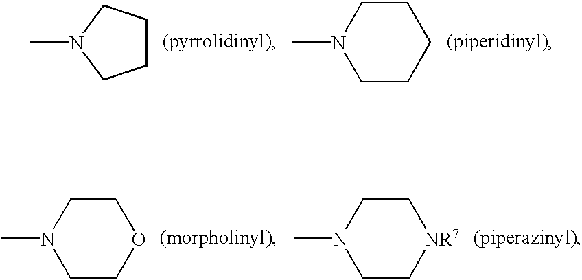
C1CCN(C)C1.C1CCCCN1C.C1COCCN1C.C1C[NR7]CCN1C
